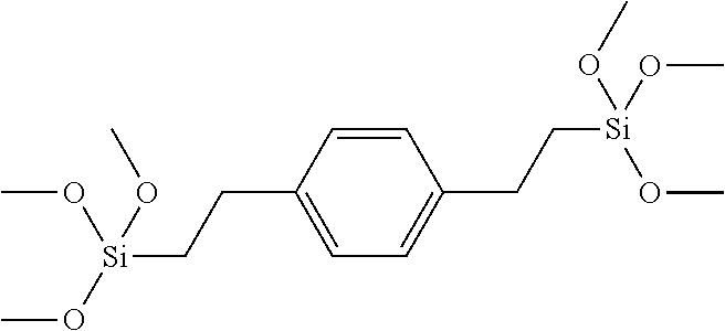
C1(CC[Si](OC)(OC)OC)=CC=C(CC[Si](OC)(OC)OC)C=C1
